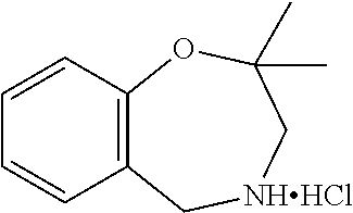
C1=CC2=C(C=C1)C[NHHCl]CC(C)(C)O2
